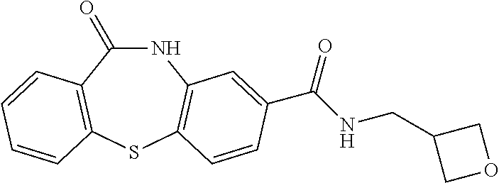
C1(=O)NC2=C(SC3=C1C=CC=C3)C=CC(C(NCC1COC1)=O)=C2
